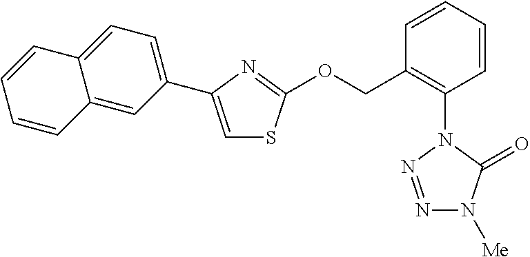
C12=CC(C3=CSC(OCC4=C(N5N=NN([Me])C5=O)C=CC=C4)=N3)=CC=C1C=CC=C2
